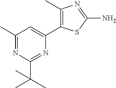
C1(C)=NC(C(C)(C)C)=NC(C2=C(C)N=C(N)S2)=C1
